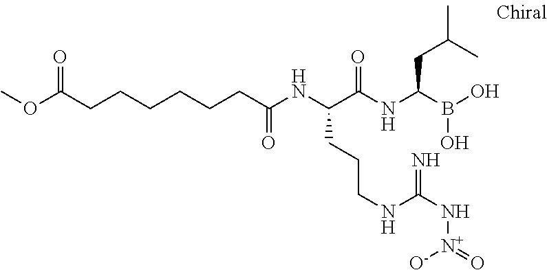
COC(CCCCCCC(NC(C(NC(B(O)O)CC(C)C)=O)CCCNC(N[N+](=O)[O-])=N)=O)=O
